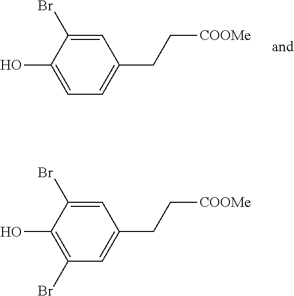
OC1=CC=C(CC[COOMe])C=C1Br.OC1=C(Br)C=C(CC[COOMe])C=C1Br
